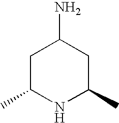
C1C(C)NC(C)CC1N
